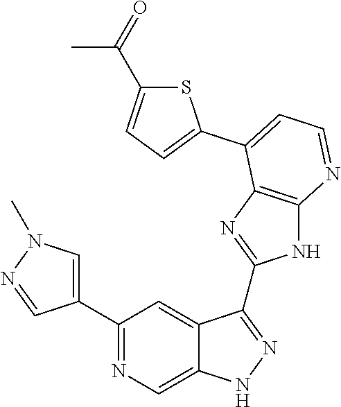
C1(C2=NC=C3C(=C2)C(C2=NC4=C(N2)N=CC=C4C2=CC=C(C(=O)C)S2)=NN3)=CN(C)N=C1
